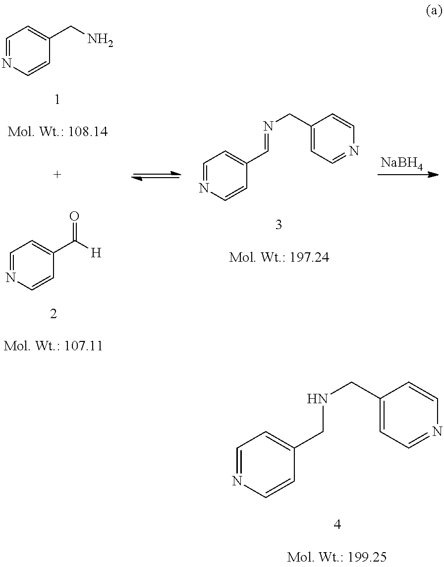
C1=NC=CC(CNCC2=CC=NC=C2)=C1.C1=NC=CC(C=NCC2=CC=NC=C2)=C1.[NaBH4].C1=NC=CC(CN)=C1.C1=NC=CC(C([H])=O)=C1
